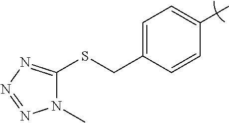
C1=C(CSC2=NN=NN2C)C=CC(C)=C1
